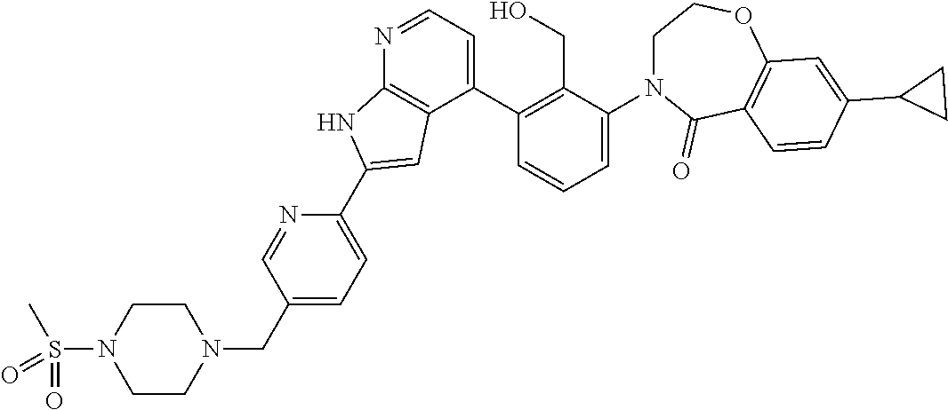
N1=CC=C(C2=C(CO)C(N3CCOC4=C(C3=O)C=CC(C3CC3)=C4)=CC=C2)C2=C1NC(C1=CC=C(CN3CCN(S(=O)(=O)C)CC3)C=N1)=C2
